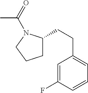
C1=C(F)C=CC=C1CCC1CCCN1C(C)=O
